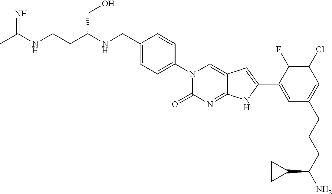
CC(NCCC(NCC1=CC=C(N2C(=O)N=C3C(=C2)C=C(C2=CC(CCCC(N)C4CC4)=CC(Cl)=C2F)N3)C=C1)CO)=N
